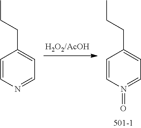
C1=CN=CC=C1CCC.C1=CN(=O)=CC=C1CCC
